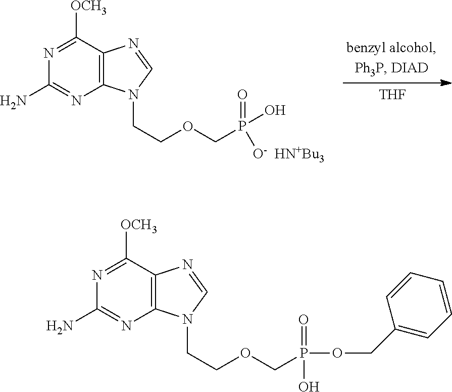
[THF].N1=C([OCH3])C2=C(N=C1N)N(CCOCP(O)(=O)[O-  HN+Bu3])C=N2.N1=C([OCH3])C2=C(N=C1N)N(CCOCP(OCC1=CC=CC=C1)(=O)O)C=N2
